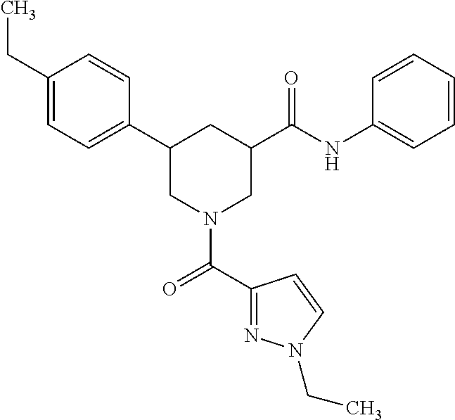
C1(CC)=CC=C(C2CN(C(C3=NN(CC)C=C3)=O)CC(C(NC3=CC=CC=C3)=O)C2)C=C1
